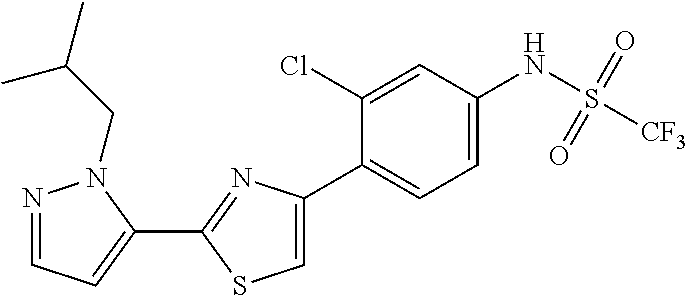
C1(C2=NC(C3=CC=C(NS([CF3])(=O)=O)C=C3Cl)=CS2)=CC=NN1CC(C)C
